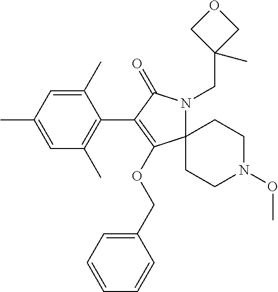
C1(C)=CC(C)=CC(C)=C1C1=C(OCC2=CC=CC=C2)C2(N(CC3(C)COC3)C1=O)CCN(OC)CC2
